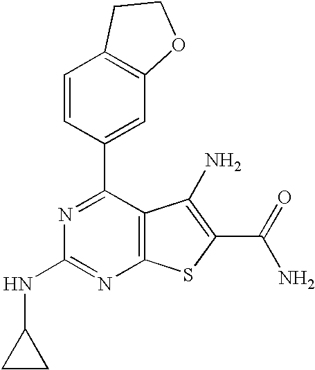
C1=CC(C2=NC(NC3CC3)=NC3=C2C(N)=C(C(N)=O)S3)=CC2=C1CCO2
